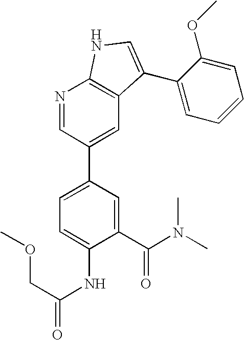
C1(C(N(C)C)=O)=CC(C2=CC3=C(N=C2)NC=C3C2=CC=CC=C2OC)=CC=C1NC(=O)COC
